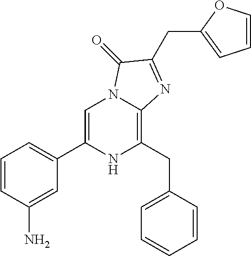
C1=C(C2=CC=CC(N)=C2)NC(CC2=CC=CC=C2)=C2N1C(=O)C(CC1=CC=CO1)=N2
